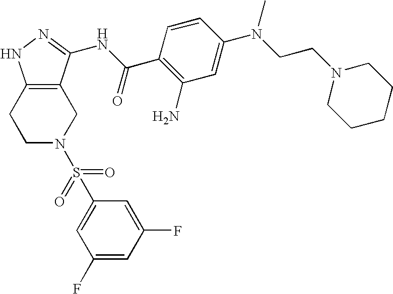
C1C2=C(CCN1S(C1=CC(F)=CC(F)=C1)(=O)=O)NN=C2NC(C1=C(N)C=C(N(CCN2CCCCC2)C)C=C1)=O
